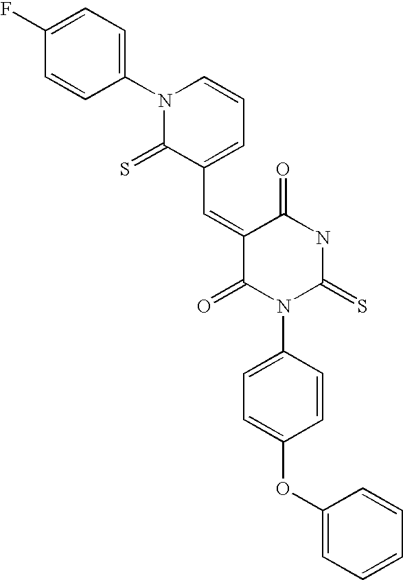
C1=C(F)C=CC(N2C(=S)C(C=C3C(=O)N(C4=CC=C(OC5=CC=CC=C5)C=C4)C(=S)NC3=O)=CC=C2)=C1
